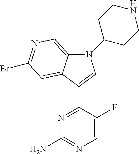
N1=C(C2=CN(C3CCNCC3)C3=CN=C(Br)C=C32)C(F)=CN=C1N
